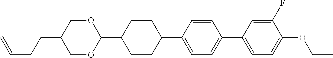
O1CC(CCC=C)COC1C1CCC(C2=CC=C(C3=CC=C(OCC)C(F)=C3)C=C2)CC1
